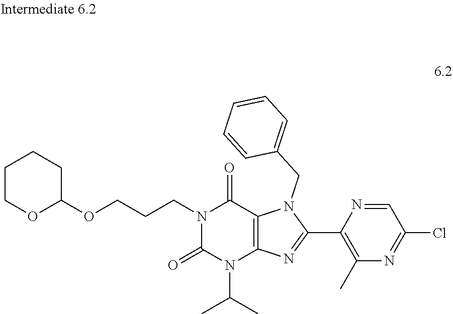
N1(CCCOC2CCCCO2)C(=O)N(C(C)C)C2=C(C1=O)N(CC1=CC=CC=C1)C(C1=C(C)N=C(Cl)C=N1)=N2
